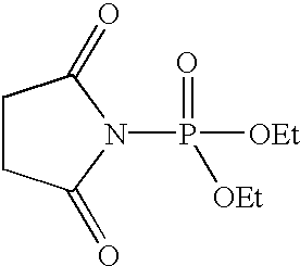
C1CC(=O)N(P(=O)([OEt])[OEt])C1=O
